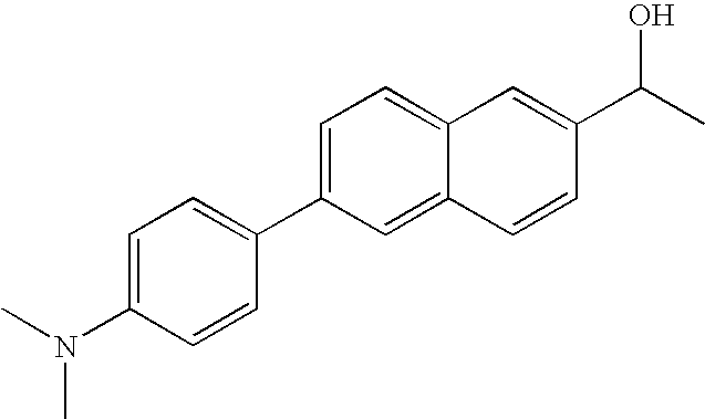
C12=CC=C(C3=CC=C(N(C)C)C=C3)C=C1C=CC(C(C)O)=C2
